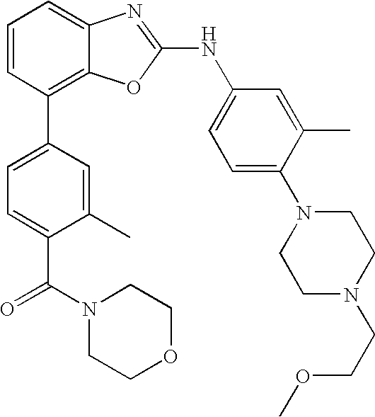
C1=CC(C2=CC=C(C(=O)N3CCOCC3)C(C)=C2)=C2C(=C1)N=C(NC1=CC=C(N3CCN(CCOC)CC3)C(C)=C1)O2
